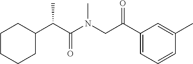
C1CC(C(C(N(CC(C2=CC=CC(C)=C2)=O)C)=O)C)CCC1
